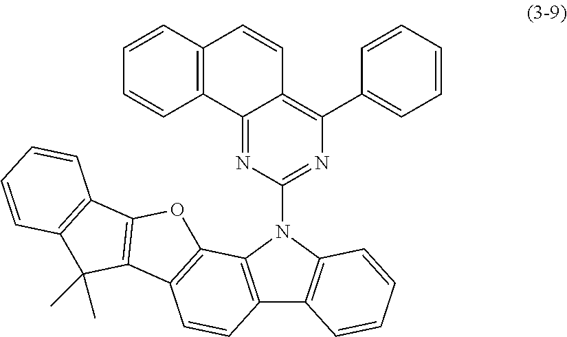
C12=C(N(C3=NC(C4=CC=CC=C4)=C4C(=N3)C3=C(C=C4)C=CC=C3)C3=C1C=CC=C3)C1=C(C=C2)C2=C(O1)C1=C(C2(C)C)C=CC=C1
